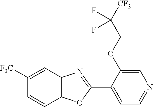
C12=C(C=C([F3C])C=C1)N=C(C1=CC=NC=C1OCC([CF3])(F)F)O2
